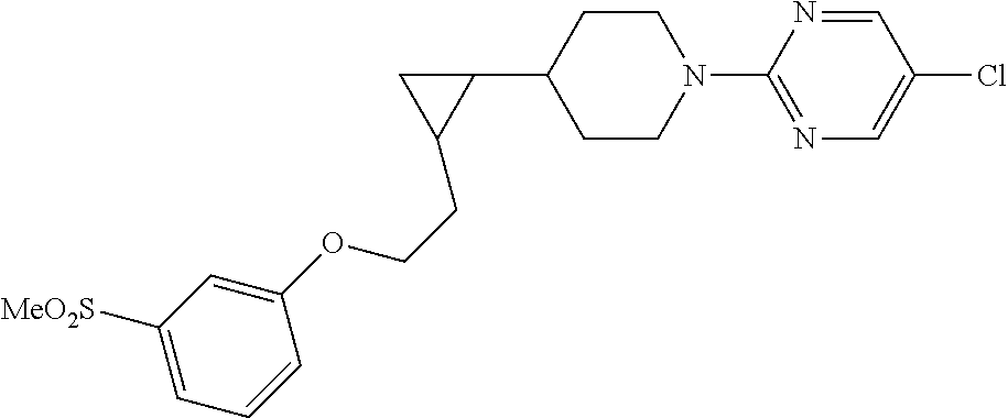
C1CN(C2=NC=C(Cl)C=N2)CCC1C1CC1CCOC1=CC([MeO2S])=CC=C1
